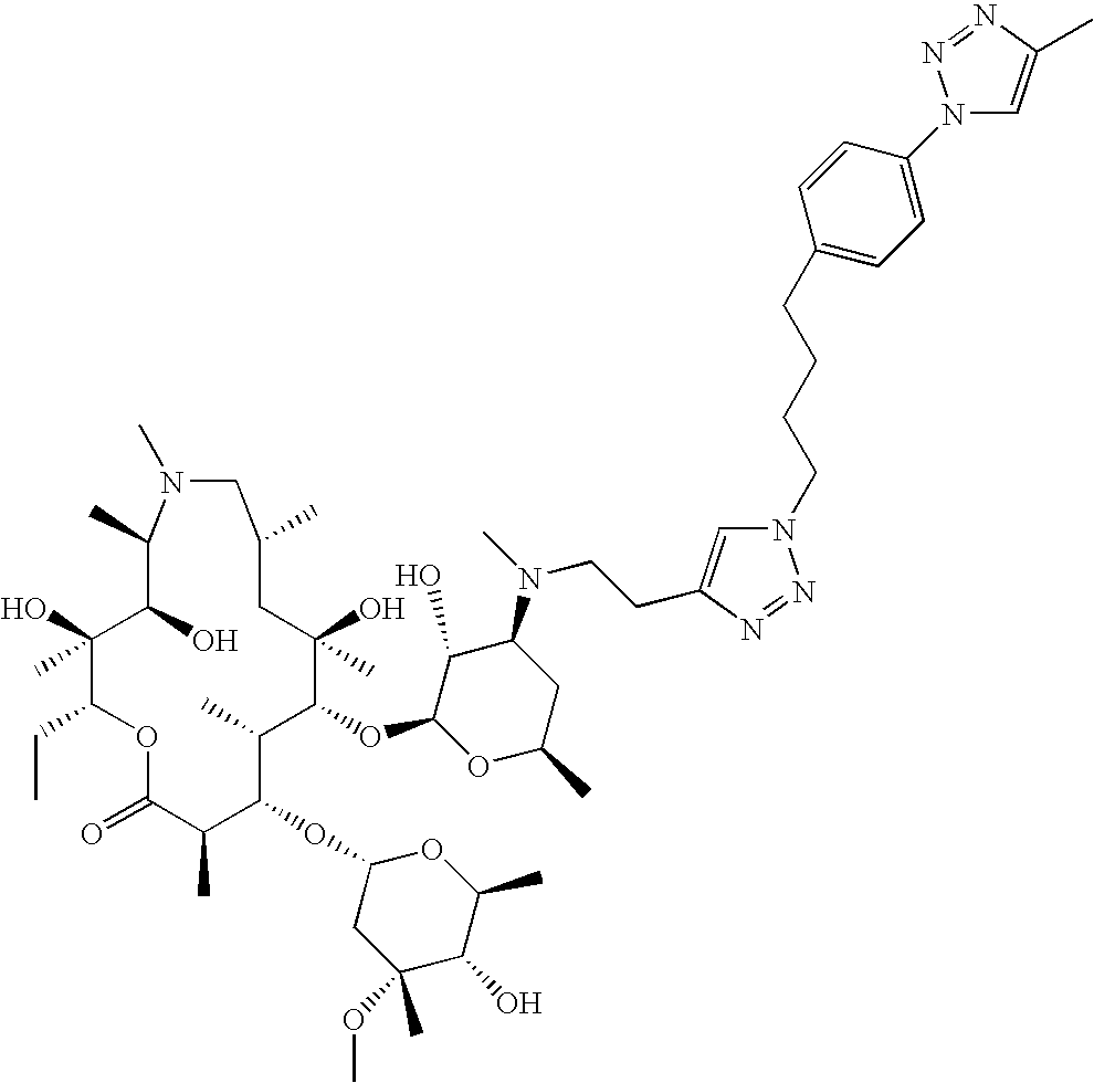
O1C(=O)C(C)C(OC2CC(OC)(C)C(O)C(C)O2)C(C)C(OC2OC(C)CC(N(CCC3=CN(CCCCC4=CC=C(N5C=C(C)N=N5)C=C4)N=N3)C)C2O)C(O)(C)CC(C)CN(C)C(C)C(O)C(O)(C)C1CC
